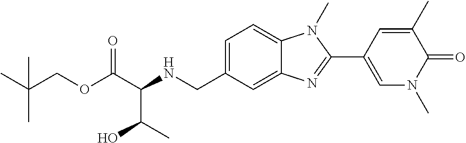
C1=C(CNC(C(OCC(C)(C)C)=O)C(C)O)C=C2C(=C1)N(C)C(C1=CN(C)C(=O)C(C)=C1)=N2
